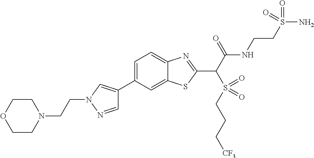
C1(C2=CN(CCN3CCOCC3)N=C2)=CC=C2C(=C1)SC(C(C(NCCS(N)(=O)=O)=O)S(=O)(CCC[CF3])=O)=N2
